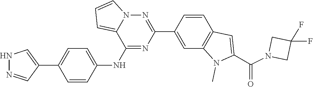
C1(F)(F)CN(C(C2=CC3=C(C=C(C4=NN5C(=CC=C5)C(NC5=CC=C(C6=CNN=C6)C=C5)=N4)C=C3)N2C)=O)C1
